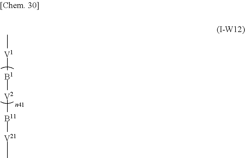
C[V1][B1][V2][B11][V21]C
